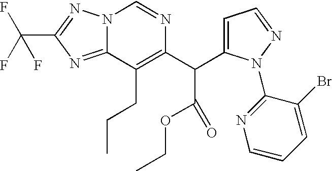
C1=C(Br)C(N2C(C(C3=C(CCC)C4=NC(C(F)(F)F)=NN4C=N3)C(OCC)=O)=CC=N2)=NC=C1
